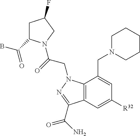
C1C(C(B)=O)N(C(=O)CN2C3=C(C=C([R32])C=C3CN3CCCCC3)C(C(=O)N)=N2)CC1F
